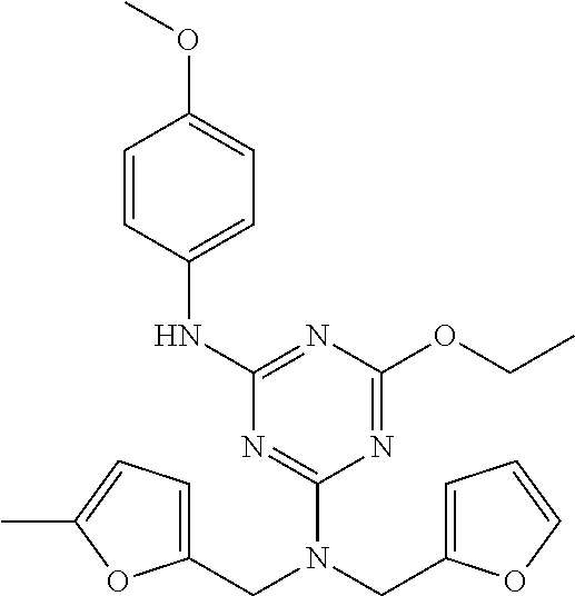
C(N(C1=NC(NC2=CC=C(OC)C=C2)=NC(OCC)=N1)CC1=CC=C(C)O1)C1=CC=CO1
